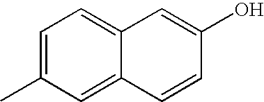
C12=CC=C(C)C=C1C=CC(O)=C2
